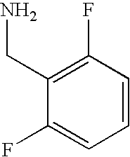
C1(CN)=C(F)C=CC=C1F
